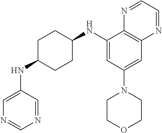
N1=CC(NC2CCC(NC3=CC(N4CCOCC4)=CC4=C3N=CC=N4)CC2)=CN=C1
